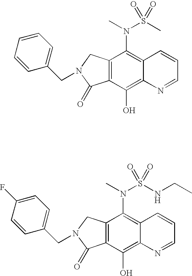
C1(N(C)S(C)(=O)=O)=C2C(=C(O)C3=C1CN(CC1=CC=CC=C1)C3=O)N=CC=C2.C1(N(C)S(NCC)(=O)=O)=C2C(=C(O)C3=C1CN(CC1=CC=C(F)C=C1)C3=O)N=CC=C2
